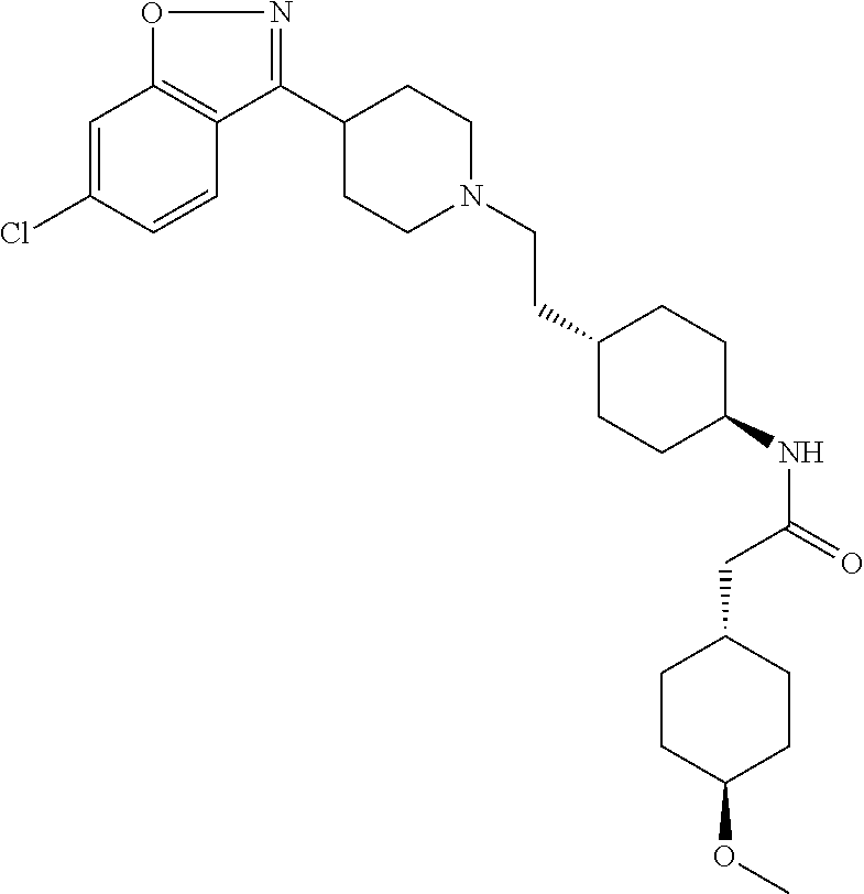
C1=C(Cl)C=CC2=C1ON=C2C1CCN(CCC2CCC(NC(CC3CCC(OC)CC3)=O)CC2)CC1
